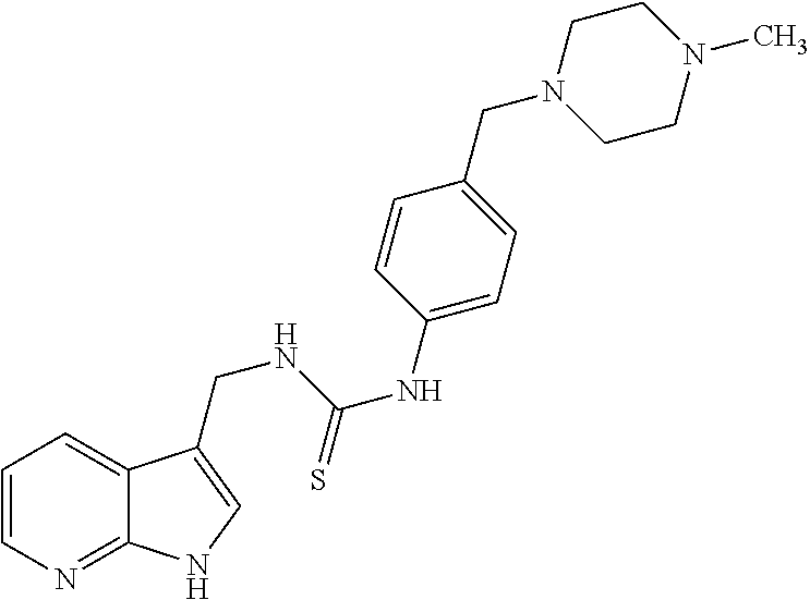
C12=NC=CC=C1C(CNC(NC1=CC=C(CN3CCN(C)CC3)C=C1)=S)=CN2
